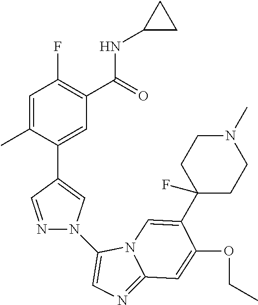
C1=C(C)C(C2=CN(C3=CN=C4N3C=C(C3(F)CCN(C)CC3)C(OCC)=C4)N=C2)=CC(C(=O)NC2CC2)=C1F
